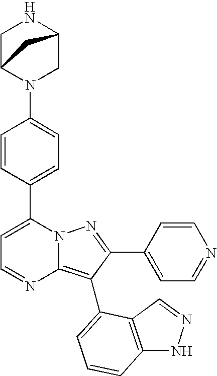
C1(C2=CC=C(N3CC4NCC3C4)C=C2)=CC=NC2=C(C3=CC=CC4=C3C=NN4)C(C3=CC=NC=C3)=NN12
